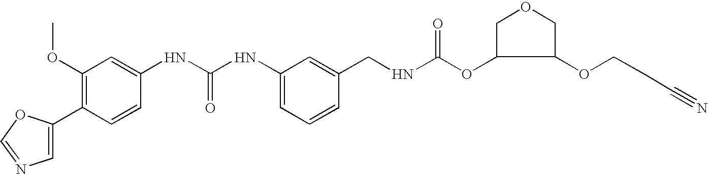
C1(C2=CN=CO2)=C(OC)C=C(NC(NC2=CC=CC(CNC(OC3COCC3OCCC#N)=O)=C2)=O)C=C1
